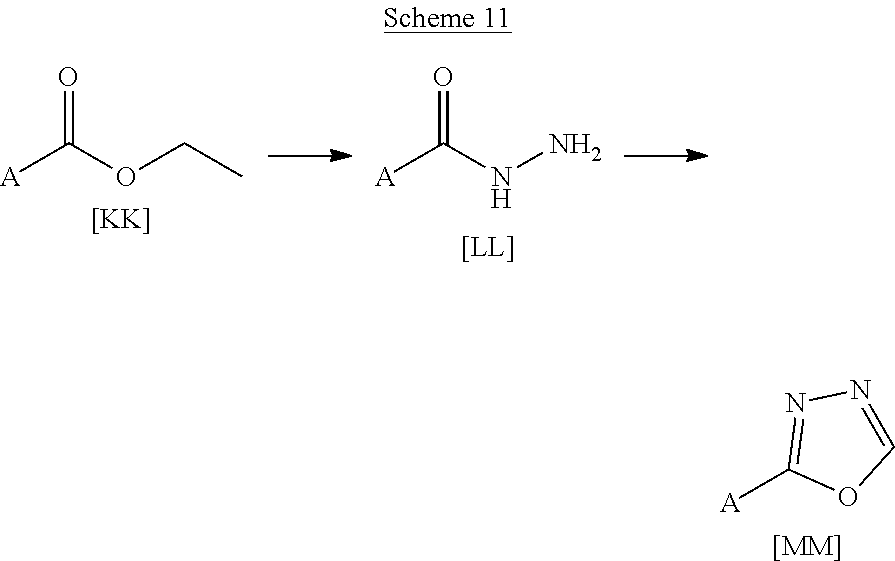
C1([A])=NN=CO1.[[MM]].[A]C(OCC)=O.[[KK]].[A]C(NN)=O
